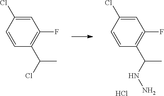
C1=CC(Cl)=CC(F)=C1C(NN)C.Cl.C1=CC(Cl)=CC(F)=C1C(Cl)C
